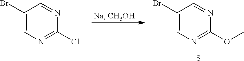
C1(Br)=CN=C(OC)N=C1.S.C1(Br)=CN=C(Cl)N=C1
